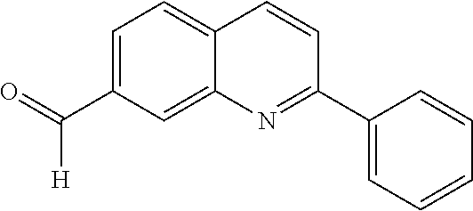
C1=C(C([H])=O)C=C2C(=C1)C=CC(C1=CC=CC=C1)=N2
